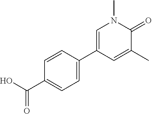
C1=CC(C2=CN(C)C(=O)C(C)=C2)=CC=C1C(O)=O
